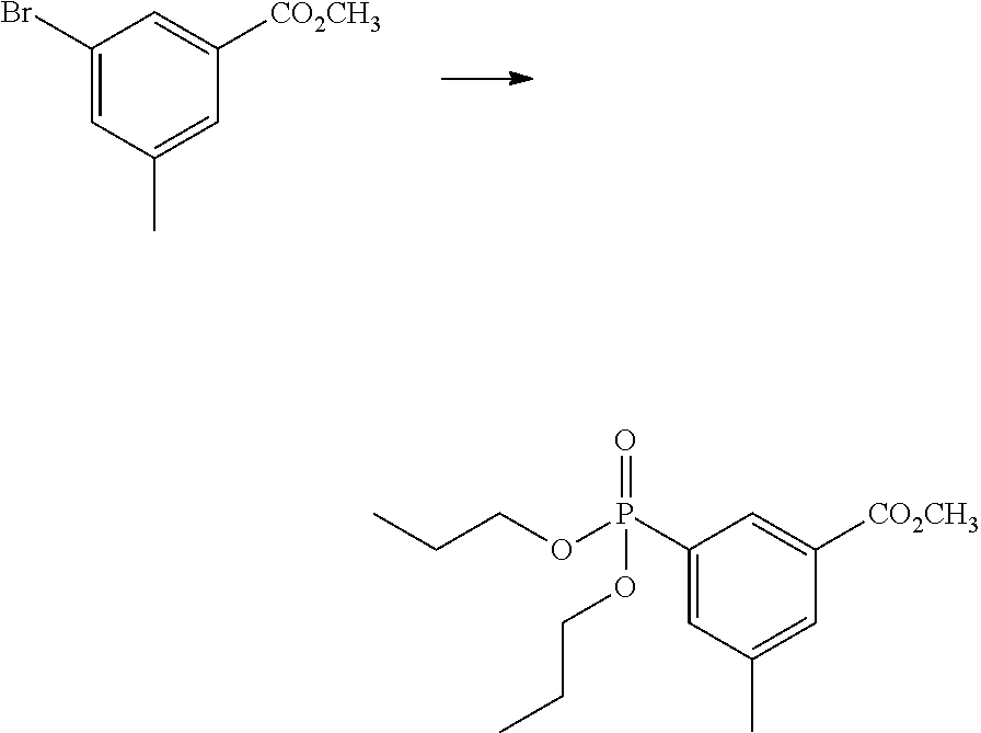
C1(Br)=CC(C)=CC([CO2CH3])=C1.C1(P(OCCC)(OCCC)=O)=CC(C)=CC([CO2CH3])=C1
